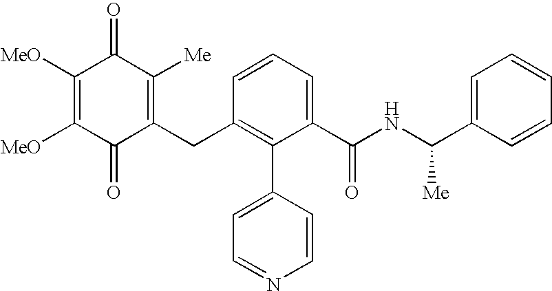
C1(=O)C(CC2=C(C3=CC=NC=C3)C(C(NC(C3=CC=CC=C3)[Me])=O)=CC=C2)=C([Me])C(=O)C([MeO])=C1[MeO]
